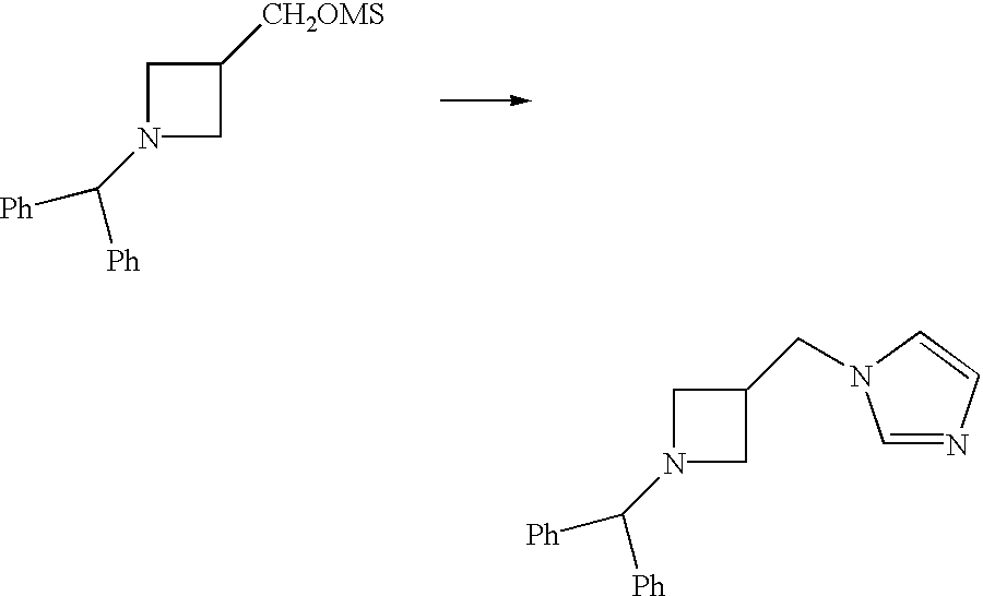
C1N(C([Ph])[Ph])CC1[CH2OMS].C1N(C([Ph])[Ph])CC1CN1C=NC=C1
